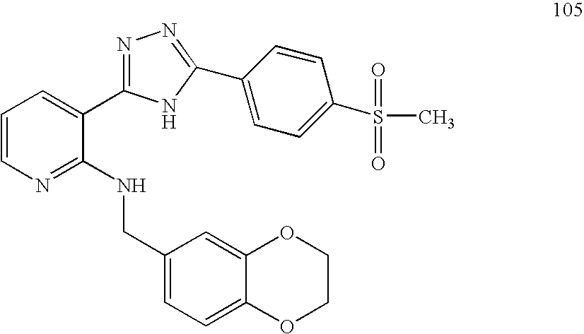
C1=CN=C(NCC2=CC=C3C(=C2)OCCO3)C(C2=NN=C(C3=CC=C(S(C)(=O)=O)C=C3)N2)=C1
